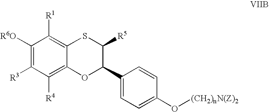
C1([R6O])=C([R3])C([R4])=C2C(=C1[R1])SC([R5])C(C1=CC=C(O[(CH2)nN(Z)2])C=C1)O2
